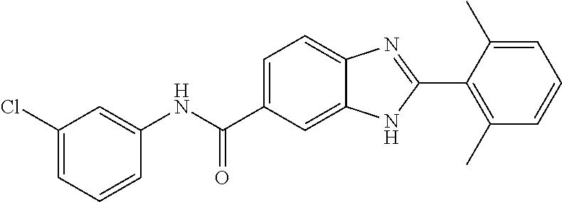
C1(Cl)=CC=CC(NC(C2=CC=C3C(=C2)NC(C2=C(C)C=CC=C2C)=N3)=O)=C1
